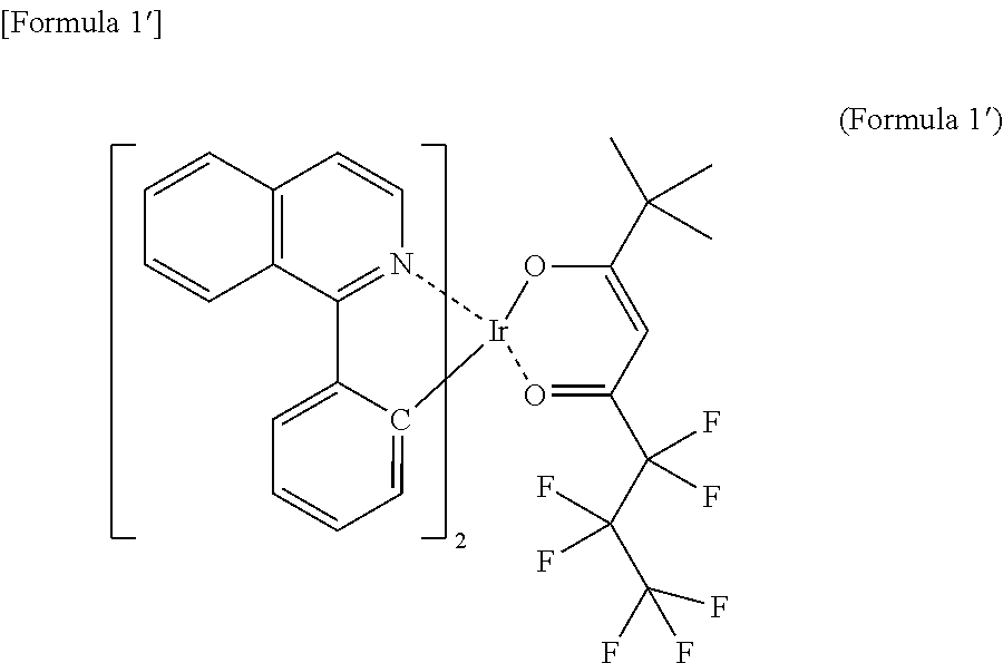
C1(C(C)(C)C)=CC(C(C(C(F)(F)F)(F)F)(F)F)=O[Ir]2(O1)N1=C(C3=C(C=C1)C=CC=C3)C1=CC=CC=C21
